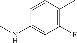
C1=CC(C)=C(F)C=C1NC
